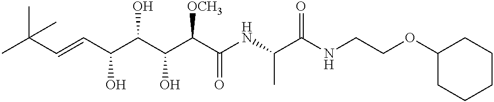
CC(C)(C=CC(O)C(O)C(O)C([OCH3])C(=O)NC(C)C(=O)NCCOC1CCCCC1)C
